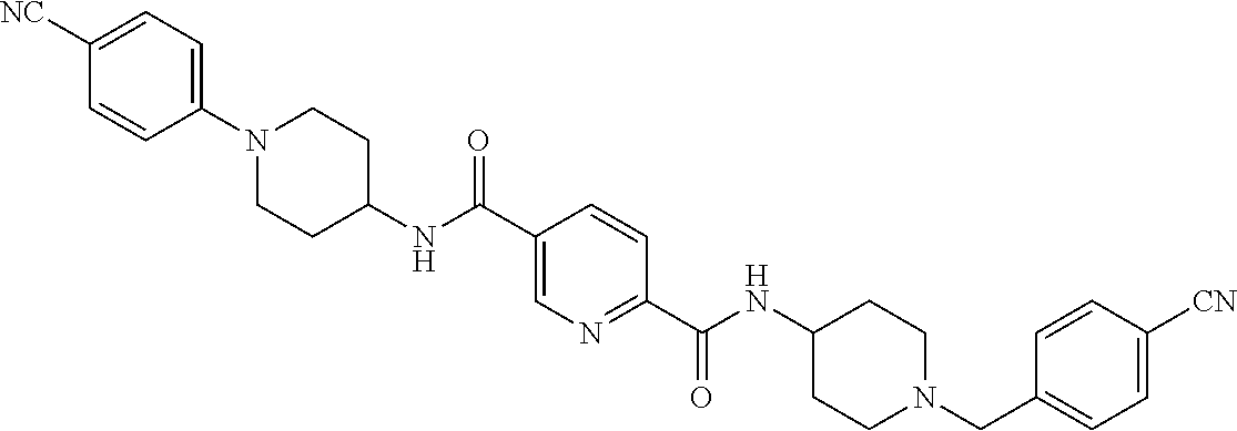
N(C(C1=NC=C(C(=O)NC2CCN(C3=CC=C([CN])C=C3)CC2)C=C1)=O)C1CCN(CC2=CC=C([CN])C=C2)CC1
